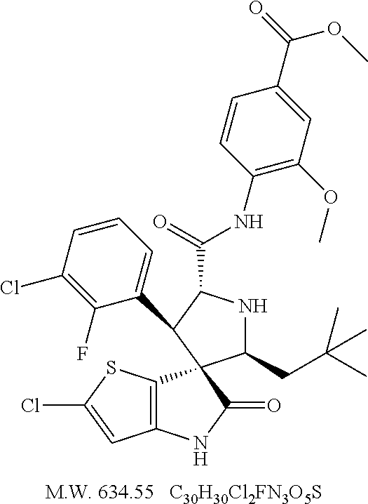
[C30H30Cl2FN3O5S].C12=C(C3(C(=O)N1)C(CC(C)(C)C)NC(C(=O)NC1=C(OC)C=C(C(OC)=O)C=C1)C3C1=CC=CC(Cl)=C1F)SC(Cl)=C2
